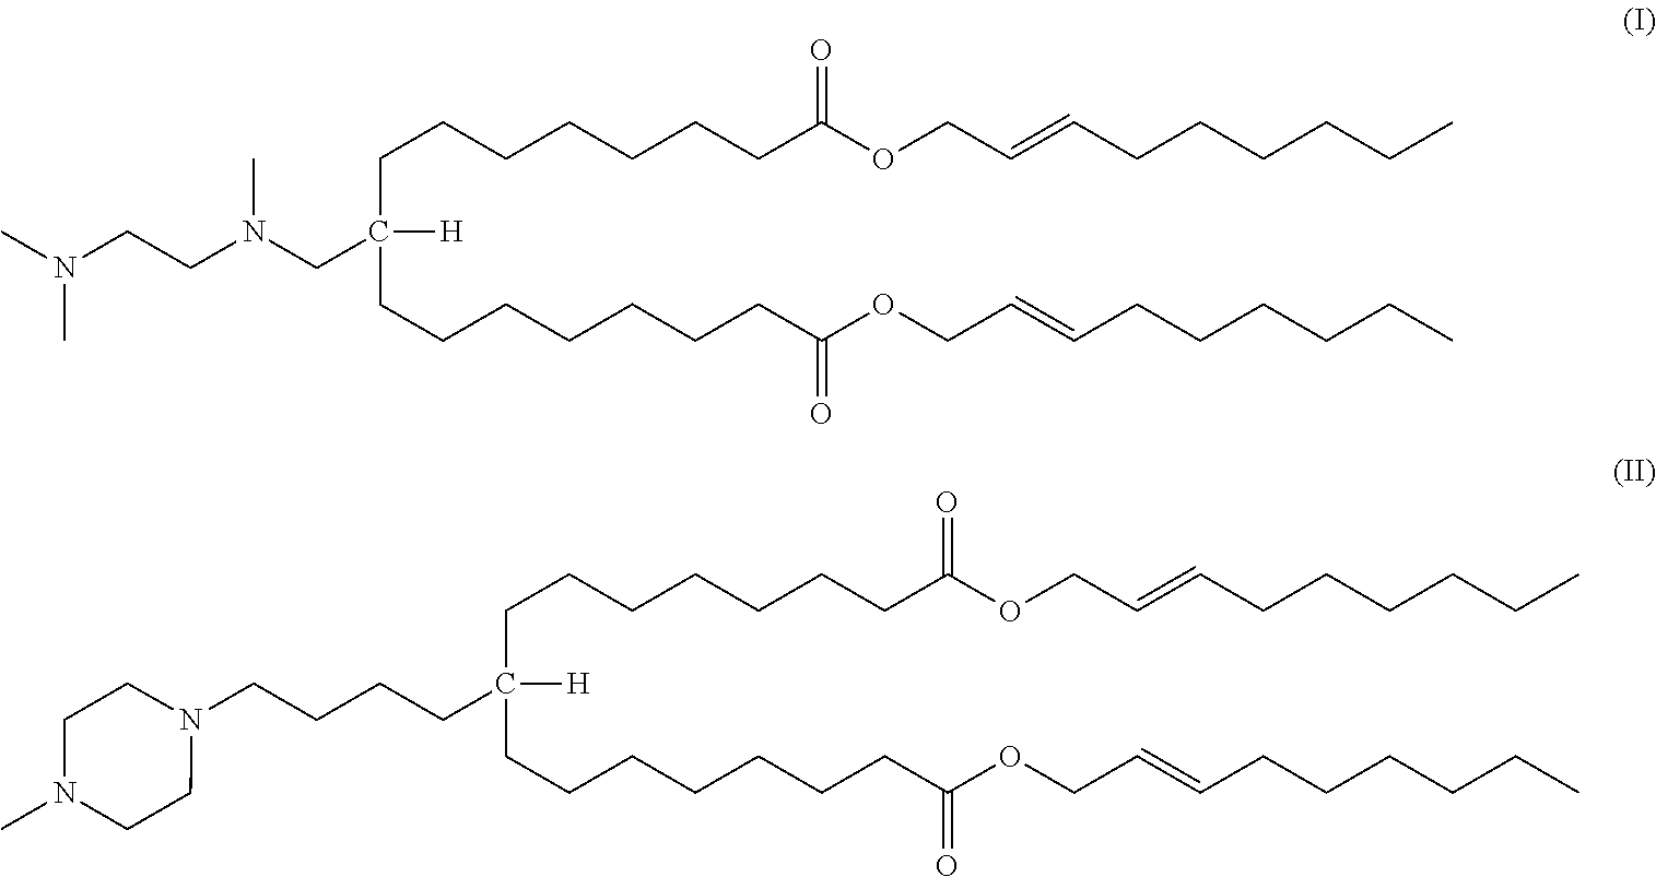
CN(CCN(CC([H])(CCCCCCCC(OCC=CCCCCCC)=O)CCCCCCCC(OCC=CCCCCCC)=O)C)C.N1(CCCCC([H])(CCCCCCCC(OCC=CCCCCCC)=O)CCCCCCCC(OCC=CCCCCCC)=O)CCN(C)CC1
